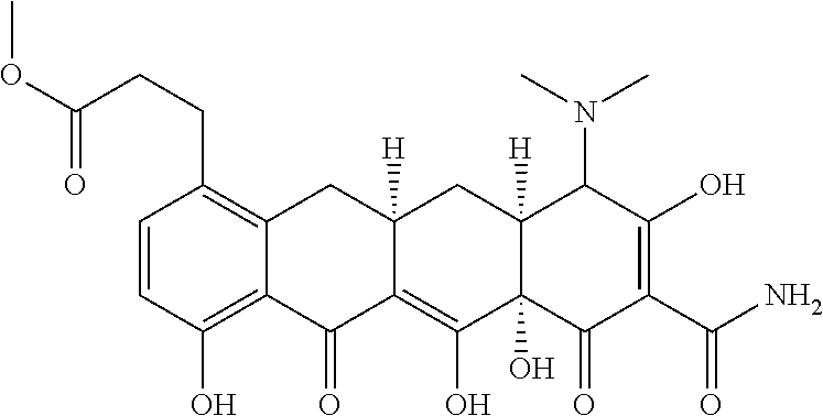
C1=CC(O)=C2C(=C1CCC(OC)=O)CC1([H])C(=C(O)C3(O)C([H])(C1)C(N(C)C)C(O)=C(C(N)=O)C3=O)C2=O
